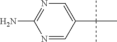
N1=CC(C(C)(C)C)=CN=C1N
